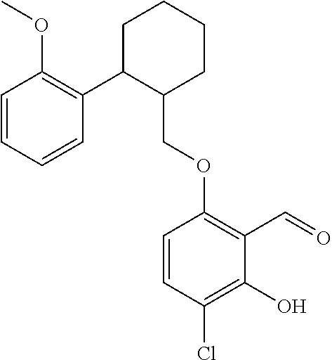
C1C(C2=C(OC)C=CC=C2)C(COC2=C(C=O)C(O)=C(Cl)C=C2)CCC1
